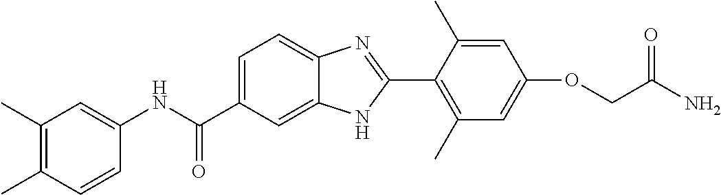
C1(NC(C2=CC=C3C(=C2)NC(C2=C(C)C=C(OCC(N)=O)C=C2C)=N3)=O)=CC(C)=C(C)C=C1
